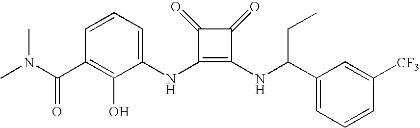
CN(C(C1=C(O)C(NC2=C(NC(C3=CC=CC([CF3])=C3)CC)C(=O)C2=O)=CC=C1)=O)C
